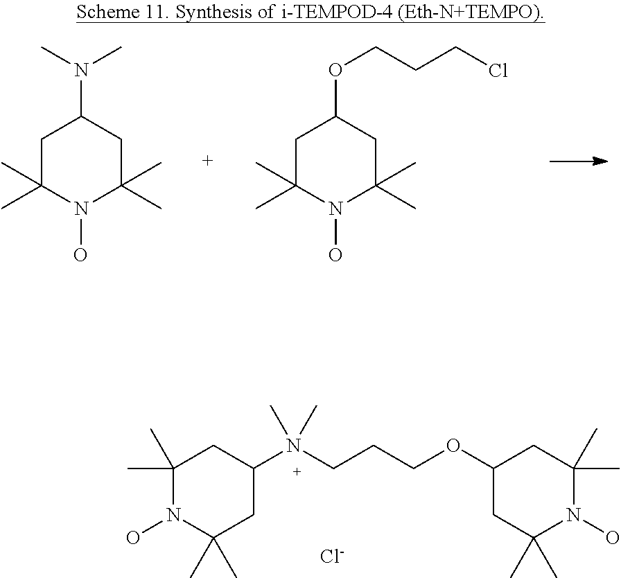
C1C(C)(C)N(O)C(C)(C)CC1N(C)C.C1C(C)(C)N(O)C(C)(C)CC1OCCCCl.C1(C)(C)N(O)C(C)(C)CC(N(C)(C)CCCOC2CC(C)(C)N(O)C(C)(C)C2)C1.[Cl-]
